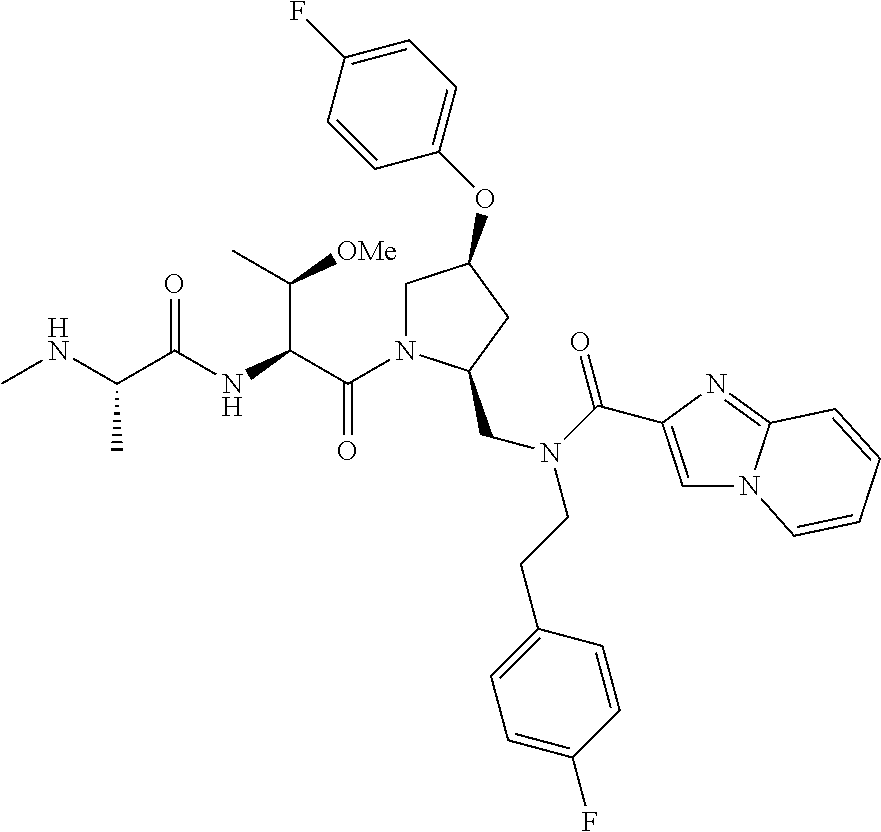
C(C(NC(C(NC)C)=O)C(C)[OMe])(=O)N1CC(OC2=CC=C(F)C=C2)CC1CN(C(=O)C1=CN2C(=N1)C=CC=C2)CCC1=CC=C(F)C=C1
